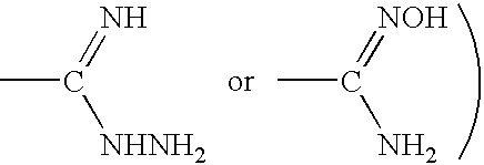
C(=N)([NHNH2])C.C(=[NOH])(N)C
